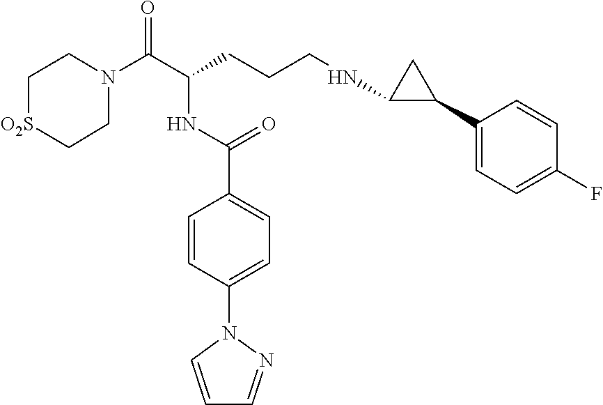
C1N(C(C(CCCNC2C(C3=CC=C(F)C=C3)C2)NC(C2=CC=C(N3C=CC=N3)C=C2)=O)=O)CC[O2S]C1
